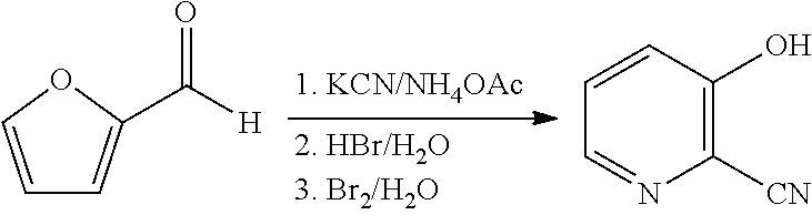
C1=COC(C(=O)[H])=C1.C1=CC(O)=C([CN])N=C1
